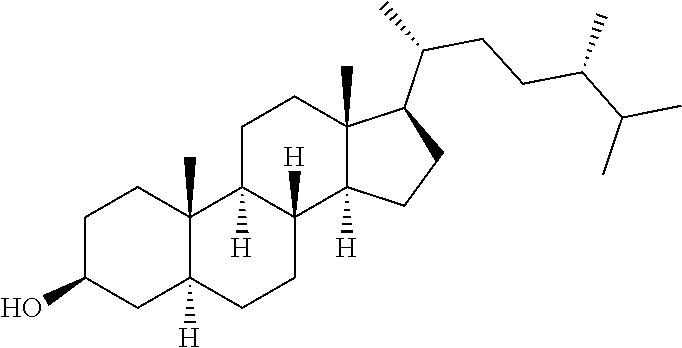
C1C2([H])CCC3([H])C([H])(C2(C)CCC1O)CCC1(C)C(C(CCC(C(C)C)C)C)CCC13[H]
